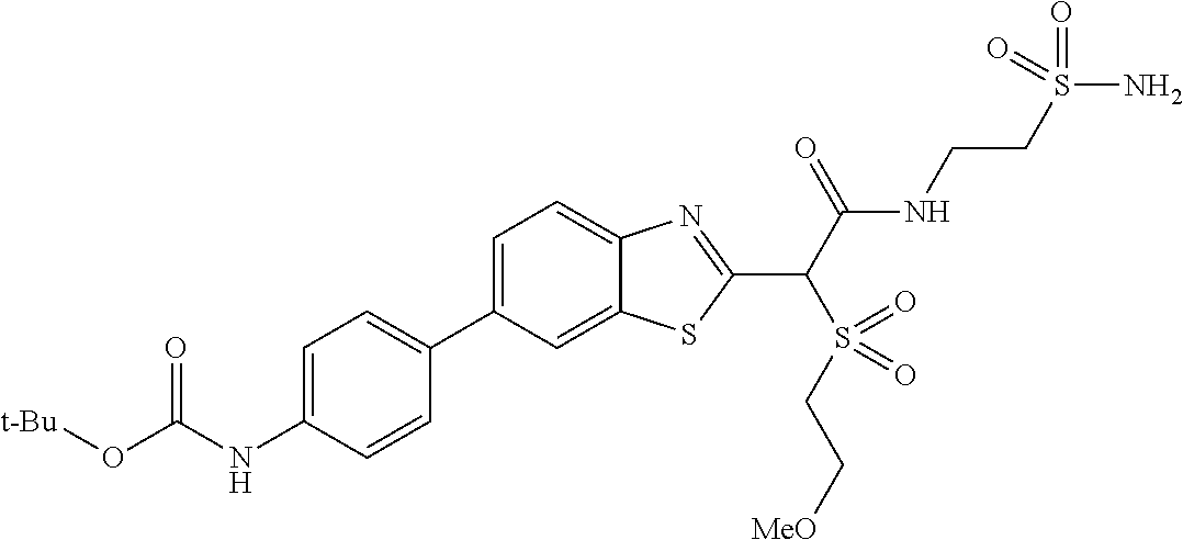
C1(C2=CC=C(NC(O[t-Bu])=O)C=C2)=CC=C2C(=C1)SC(C(C(NCCS(N)(=O)=O)=O)S(=O)(CC[MeO])=O)=N2
